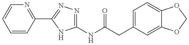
C1(NC(=O)CC2=CC=C3C(=C2)OCO3)=NN=C(C2=NC=CC=C2)N1
